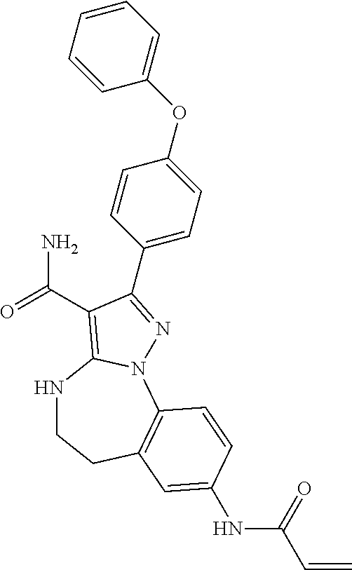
C1(C2=NN3C4=C(CCNC3=C2C(N)=O)C=C(NC(=O)C=C)C=C4)=CC=C(OC2=CC=CC=C2)C=C1
